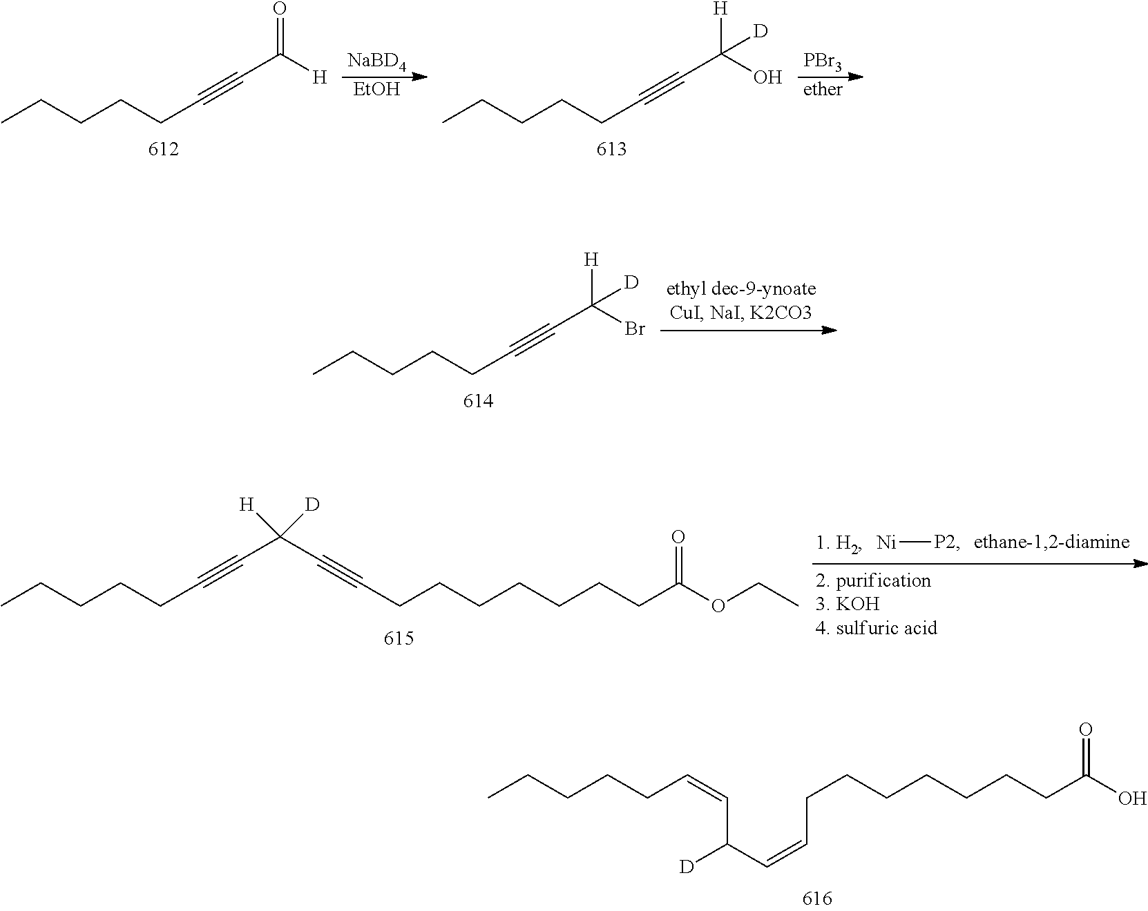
CCCCCC#CC([H])=O.[NaBD4].[EtOH].CCCCCC#CC(O)([H])[D].[PBr3].[ether].CCCCCC#CC(Br)([H])[D].[Ni][P2].CCCCCC#CC(C#CCCCCCCCC(OCC)=O)([H])[D].C(CCCCCCCC(O)=O)=CC([D])C=CCCCCC
